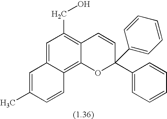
C1=C(C)C=CC2=C3C(=C(CO)C=C12)C=CC(C1=CC=CC=C1)(C1=CC=CC=C1)O3
